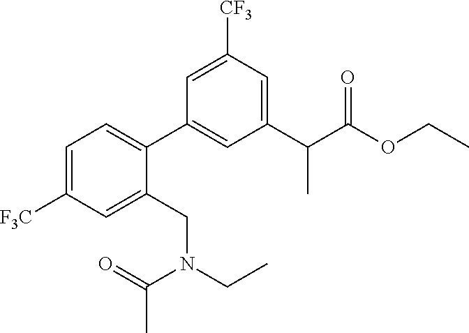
C1=C([F3C])C=C(CN(C(=O)C)CC)C(C2=CC(C(C(OCC)=O)C)=CC([CF3])=C2)=C1
